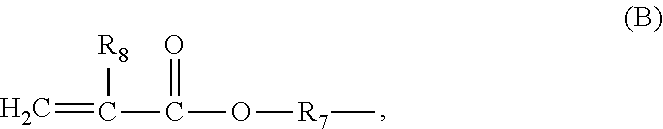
C=C([R8])C(O[R7]C)=O
